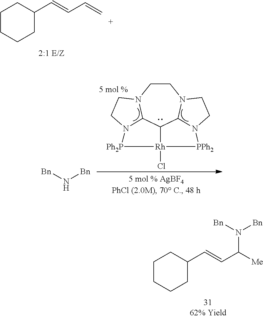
C1CCCC(C=CC=C)C1.C1CN2C3C4C5N1CCN5[PPh2][Rh]4(Cl)[Ph2P]N3CC2.[Bn]N[Bn].C1CCCC(C=CC([Me])N([Bn])[Bn])C1
